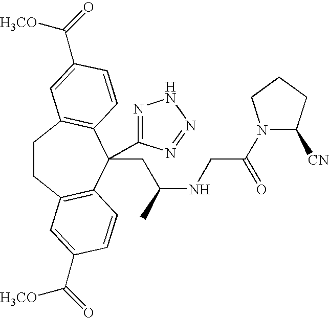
C1CC2=C(C(CC(NCC(N3C([CN])CCC3)=O)C)(C3=NNN=N3)C3=C1C=C(C(=O)[H3CO])C=C3)C=CC(C(=O)[H3CO])=C2
